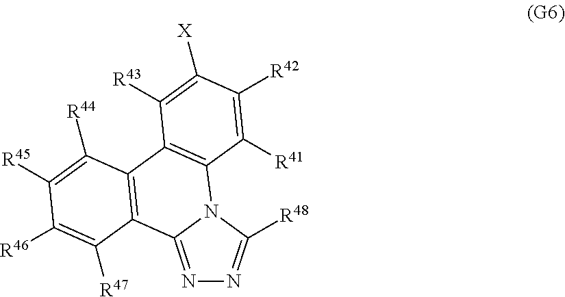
C12=NN=C([R48])N1C1=C(C3=C2C([R47])=C([R46])C([R45])=C3[R44])C([R43])=C([X])C([R42])=C1[R41]
